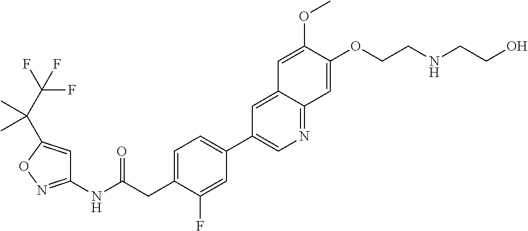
C1(NC(CC2=CC=C(C3=CN=C4C(=C3)C=C(OC)C(OCCNCCO)=C4)C=C2F)=O)=NOC(C(C(F)(F)F)(C)C)=C1
